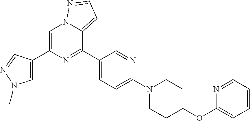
C1=C(C2=CN(C)N=C2)N=C(C2=CC=C(N3CCC(OC4=CC=CC=N4)CC3)N=C2)C2=CC=NN12
